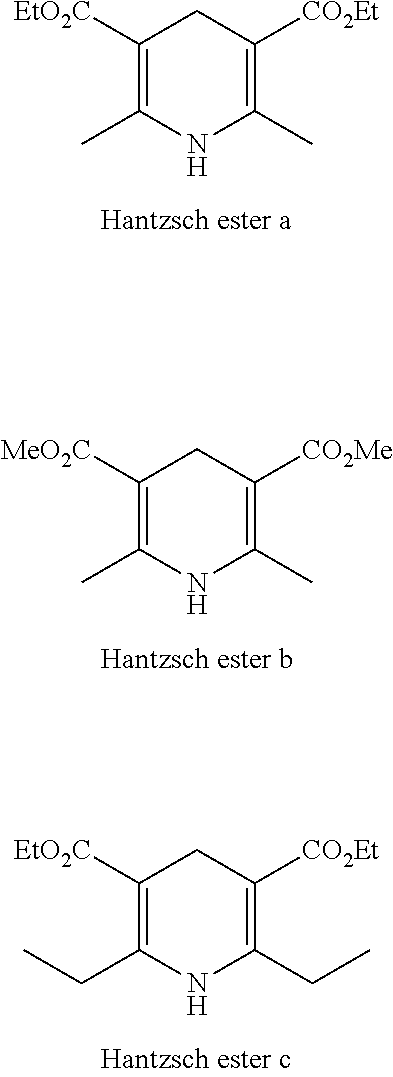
C1([EtO2C])=C(C)NC(C)=C([CO2Et])C1.C1([MeO2C])=C(C)NC(C)=C([CO2Me])C1.C1([EtO2C])=C(CC)NC(CC)=C([CO2Et])C1
